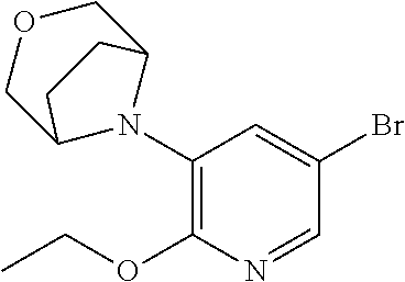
C1=NC(OCC)=C(N2C3COCC2CC3)C=C1Br
